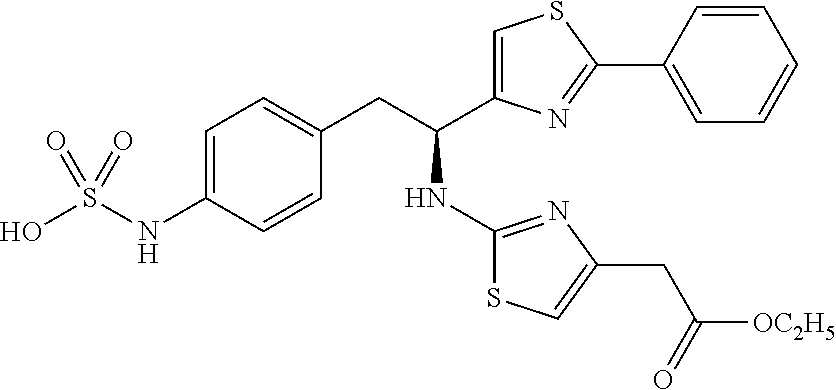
C1(CC(C2=CSC(C3=CC=CC=C3)=N2)NC2=NC(CC([OC2H5])=O)=CS2)=CC=C(NS(O)(=O)=O)C=C1
